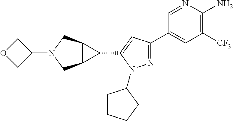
N1=C(C2=CC([CF3])=C(N)N=C2)C=C(C2C3C2CN(C2COC2)C3)N1C1CCCC1
